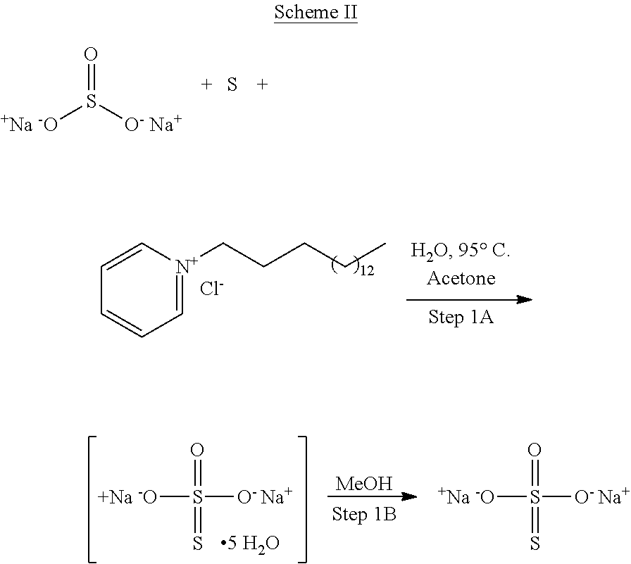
O=S([O- Na+])[+Na -O].S.C1=[N+](CCCCC)C=CC=C1.[Cl-].[MeOH].[+Na -O]S(=O)(=S)[O- Na+].[+Na -O]S(=O)(=S)[O- Na+]
